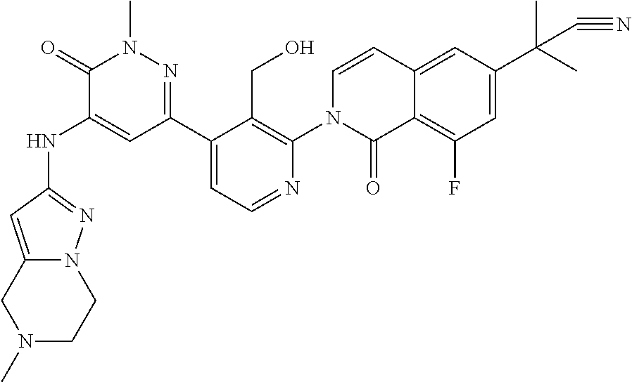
N(C1=CC(C2=CC=NC(N3C(=O)C4=C(F)C=C(C(C)(C)C#N)C=C4C=C3)=C2CO)=NN(C)C1=O)C1=NN2C(=C1)CN(C)CC2
